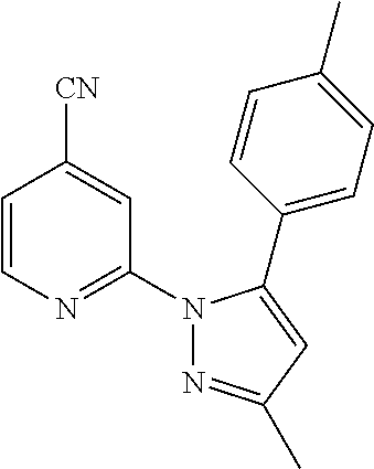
C1=CN=C(N2N=C(C)C=C2C2=CC=C(C)C=C2)C=C1[CN]
